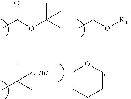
CC(OC(C)(C)C)=O.CC(O[R3])C.CC(C)(C)C.C1(C)CCCCO1
